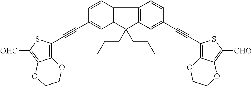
C12=C(C(CCCC)(CCCC)C3=C1C=CC(C#CC1=C4C(=C([CHO])S1)OCCO4)=C3)C=C(C#CC1=C3OCCOC3=C([OHC])S1)C=C2
